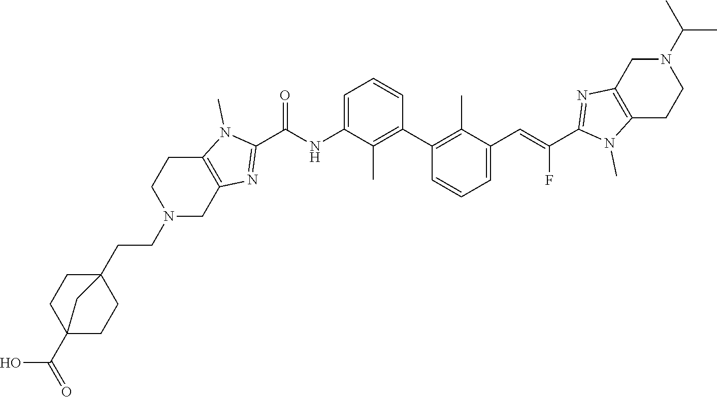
C12(CCN3CC4=C(CC3)N(C)C(C(NC3=CC=CC(C5=C(C)C(C=C(C6=NC7=C(N6C)CCN(C(C)C)C7)F)=CC=C5)=C3C)=O)=N4)CCC(C(=O)O)(CC1)C2
